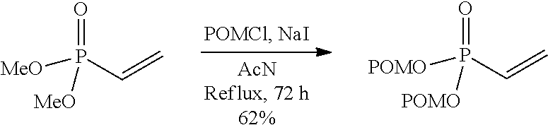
C=CP([MeO])(=O)[MeO].C=CP([POMO])(=O)[POMO]
